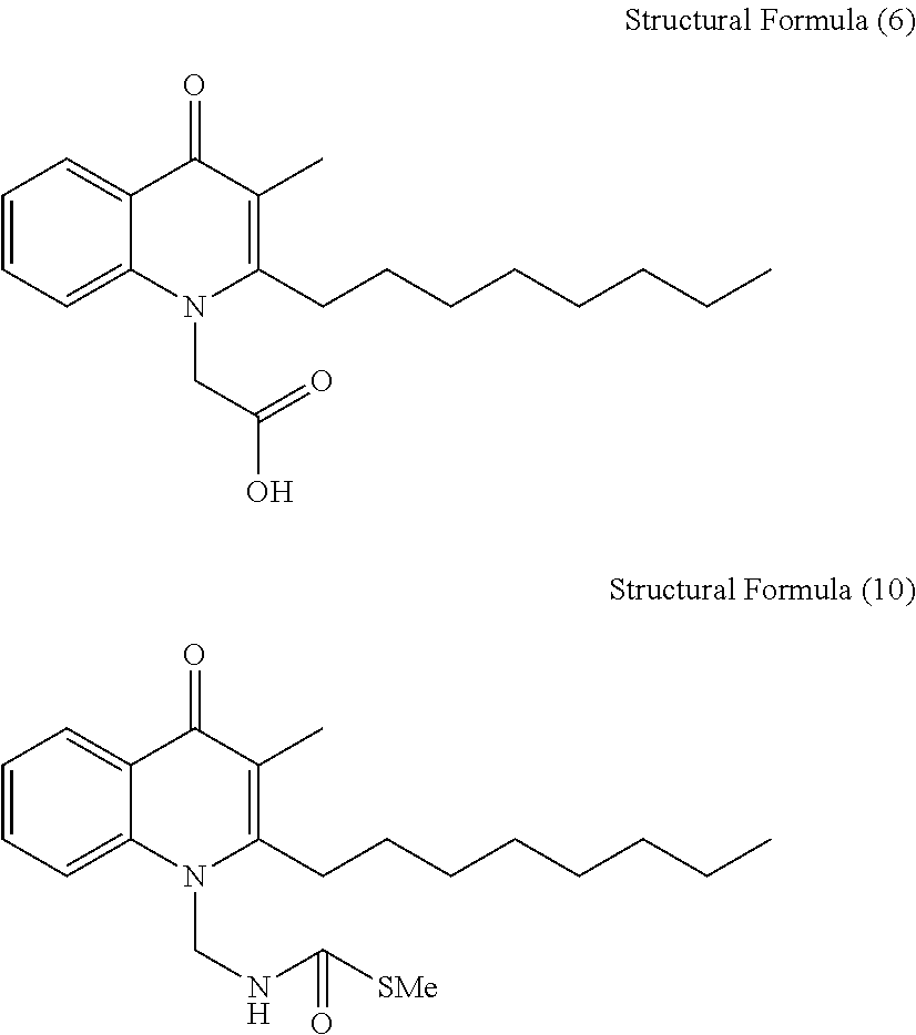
C1=CC=C2C(=C1)C(=O)C(C)=C(CCCCCCCC)N2CNC([SMe])=O.C1=CC=C2C(=C1)C(=O)C(C)=C(CCCCCCCC)N2CC(O)=O
